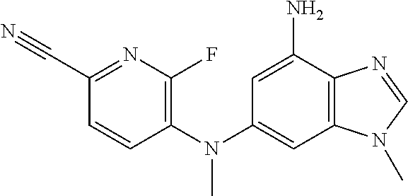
C1(F)=C(N(C2=CC3=C(C(N)=C2)N=CN3C)C)C=CC(C#N)=N1
